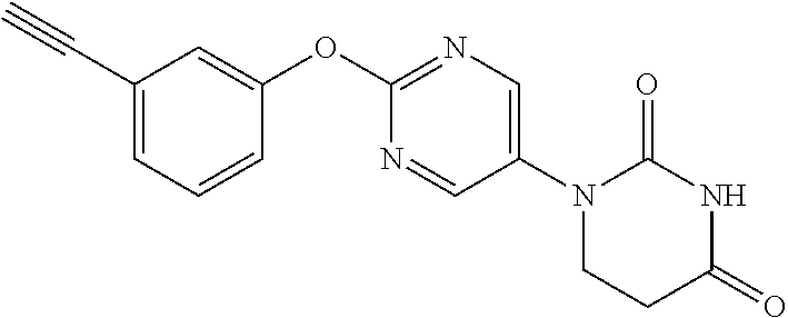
C1(OC2=NC=C(N3CCC(=O)NC3=O)C=N2)=CC(C#C)=CC=C1
